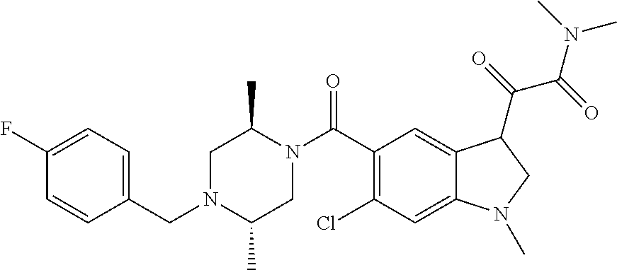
C1(F)=CC=C(CN2C(C)CN(C(C3=C(Cl)C=C4C(=C3)C(C(C(N(C)C)=O)=O)CN4C)=O)C(C)C2)C=C1
